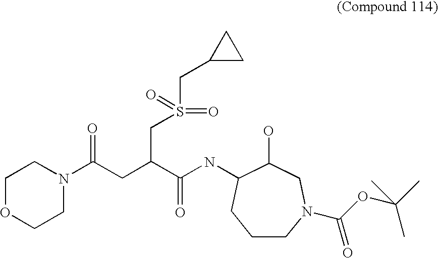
C1OCCN(C(CC(C(NC2C(O)CN(C(OC(C)(C)C)=O)CCC2)=O)CS(CC2CC2)(=O)=O)=O)C1
